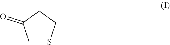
C1SCCC1=O
